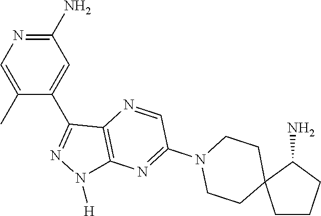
C1(N)=NC=C(C)C(C2=NN([H])C3=C2N=CC(N2CCC4(CC2)CCCC4N)=N3)=C1
